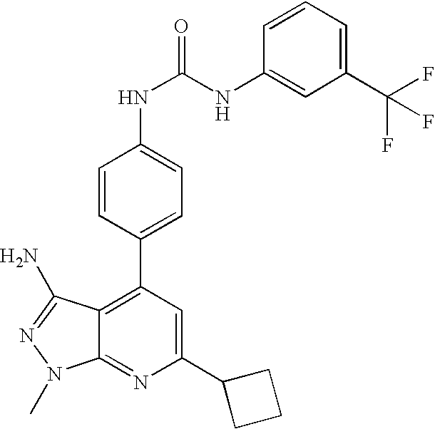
C1=CC(C2=C3C(=NC(C4CCC4)=C2)N(C)N=C3N)=CC=C1NC(NC1=CC(C(F)(F)F)=CC=C1)=O
